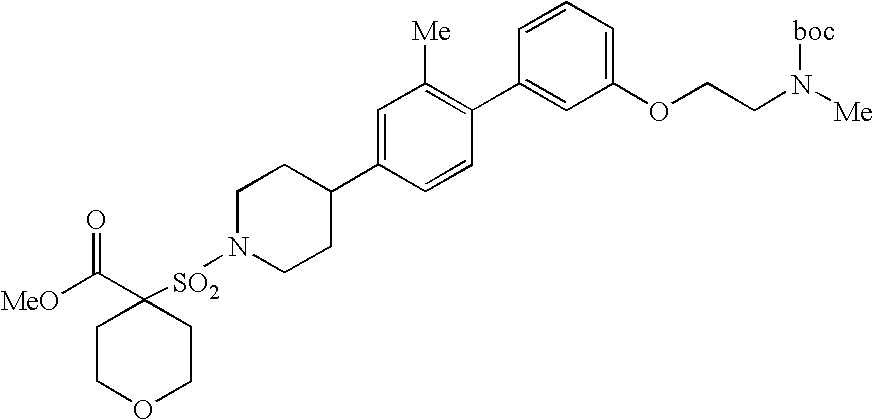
[MeO]C(=O)C1([SO2]N2CCC(C3=CC([Me])=C(C4=CC(OCCN([Me])[boc])=CC=C4)C=C3)CC2)CCOCC1
